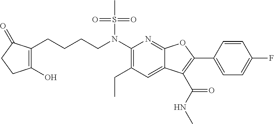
C(CCCN(C1=C(CC)C=C2C(=N1)OC(C1=CC=C(F)C=C1)=C2C(NC)=O)S(C)(=O)=O)C1=C(O)CCC1=O
